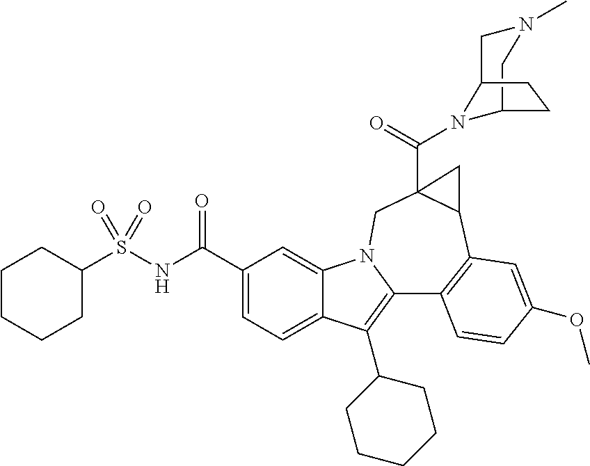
C1(C(NS(=O)(=O)C2CCCCC2)=O)=CC=C2C(=C1)N1C(=C2C2CCCCC2)C2=C(C3C(C(=O)N4C5CN(C)CC4CC5)(C1)C3)C=C(OC)C=C2
